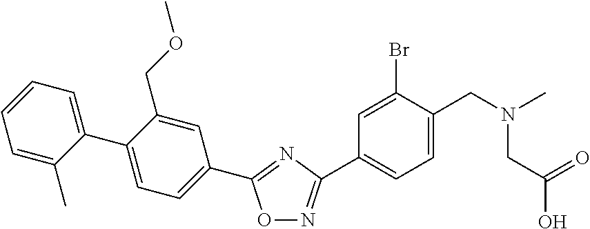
C1=C(C)C(C2=CC=C(C3=NC(C4=CC=C(CN(C)CC(O)=O)C(Br)=C4)=NO3)C=C2COC)=CC=C1
